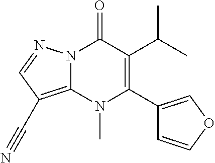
N12C(=C(C#N)C=N1)N(C)C(C1=COC=C1)=C(C(C)C)C2=O
